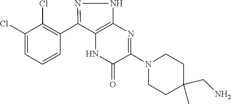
C1C(C)(CN)CCN(C2=NC3=C(C(C4=C(Cl)C(Cl)=CC=C4)=NN3)NC2=O)C1
